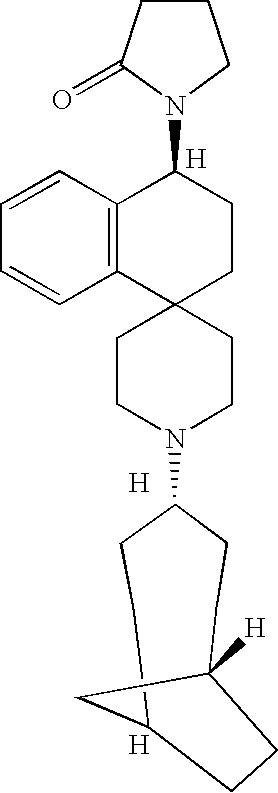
C1CN(C2CCC3CC([H])(CC2)CC3)CCC12CCC(N1CCCC1=O)C1=C2C=CC=C1.[H].[H].[H]
